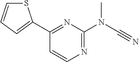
S1C=CC=C1C1=NC(N(C#N)C)=NC=C1
